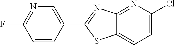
C1(Cl)=CC=C2C(=N1)N=C(C1=CN=C(F)C=C1)S2
